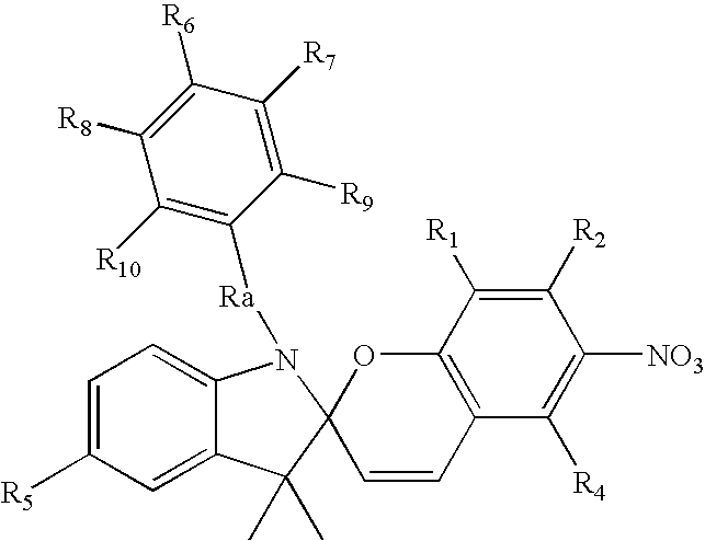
[R5]C1=CC=C2C(=C1)C(C)(C)C1(N2[Ra]C2=C([R10])C([R8])=C([R6])C([R7])=C2[R9])C=CC2=C(O1)C([R1])=C([R2])C([NO3])=C2[R4]
